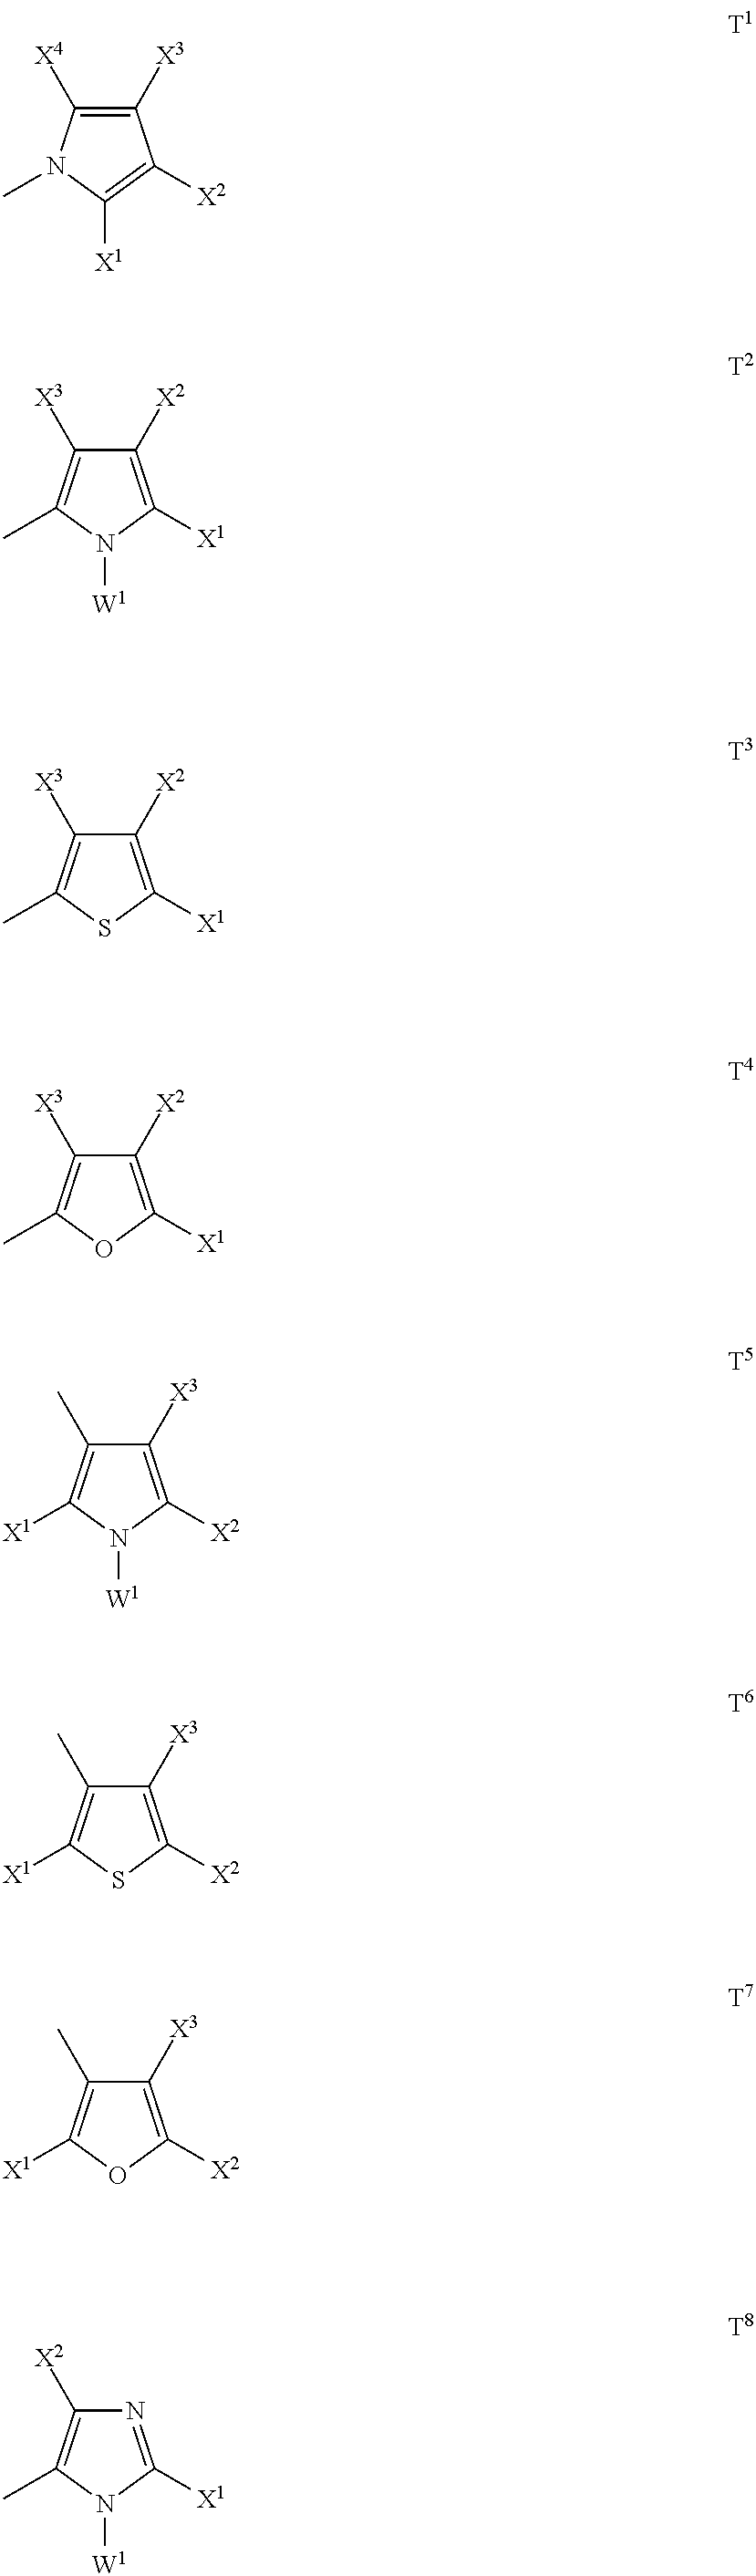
C1([X3])=C([X4])N(C)C([X1])=C1[X2].C1([X2])=C([X1])N([W1])C(C)=C1[X3].C1([X2])=C([X1])SC(C)=C1[X3].C1([X2])=C([X1])OC(C)=C1[X3].C1([X3])=C([X2])N([W1])C([X1])=C1C.C1([X3])=C([X2])SC([X1])=C1C.C1([X3])=C([X2])OC([X1])=C1C.N1=C([X1])N([W1])C(C)=C1[X2]
